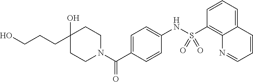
C(CCC1(O)CCN(C(C2=CC=C(NS(C3=C4C(=CC=C3)C=CC=N4)(=O)=O)C=C2)=O)CC1)O
